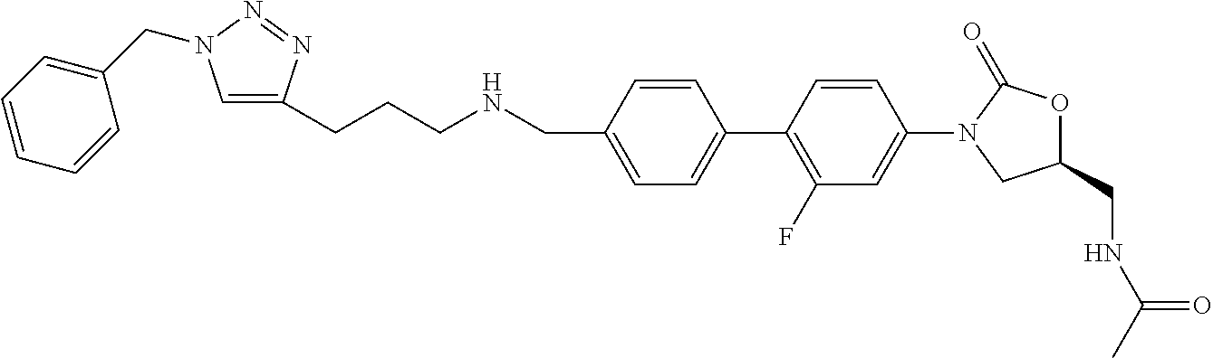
C1=CC(CNCCCC2=CN(CC3=CC=CC=C3)N=N2)=CC=C1C1=C(F)C=C(N2CC(CNC(C)=O)OC2=O)C=C1
